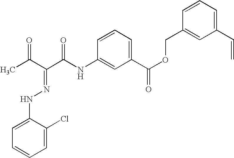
CC(C(C(NC1=CC(C(OCC2=CC(C=C)=CC=C2)=O)=CC=C1)=O)=NNC1=CC=CC=C1Cl)=O
